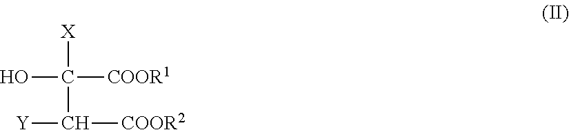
[X]C(C([Y])[COOR2])([COOR1])O
